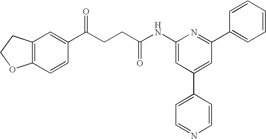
C1(NC(CCC(C2=CC3=C(C=C2)OCC3)=O)=O)=CC(C2=CC=NC=C2)=CC(C2=CC=CC=C2)=N1
